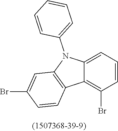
C12=C(Br)C=CC=C1N(C1=CC=CC=C1)C1=C2C=CC(Br)=C1
